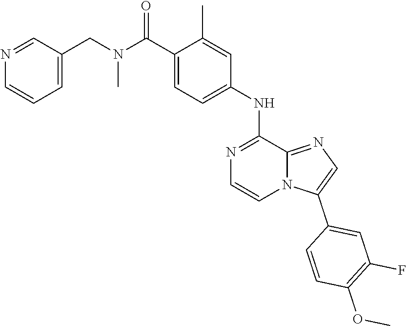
C12=NC=C(C3=CC(F)=C(OC)C=C3)N1C=CN=C2NC1=CC=C(C(N(C)CC2=CC=CN=C2)=O)C(C)=C1
